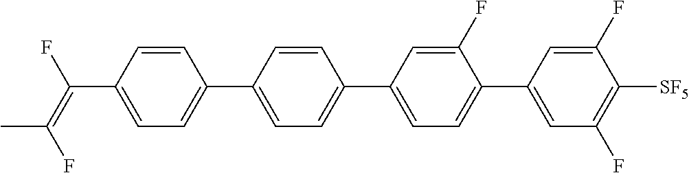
C(C1=CC=C(C2=CC=C(C3=CC=C(C4=CC(F)=C([SF5])C(F)=C4)C(F)=C3)C=C2)C=C1)(=C(F)C)F
